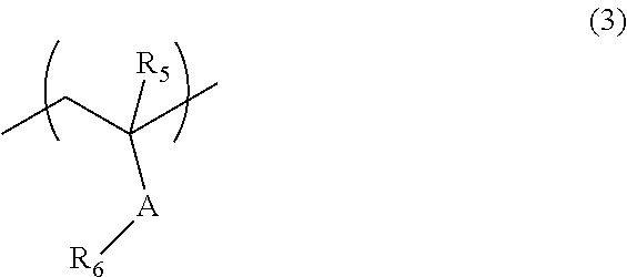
CCC(C)([R5])[A][R6]
